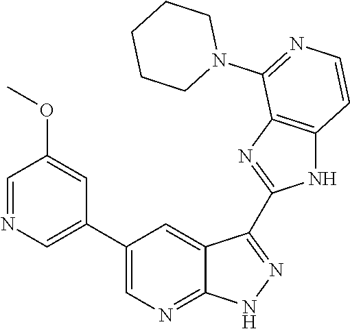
C1=NC=C(C2=CN=C3C(=C2)C(C2=NC4=C(N2)C=CN=C4N2CCCCC2)=N[N H]3)C=C1OC
